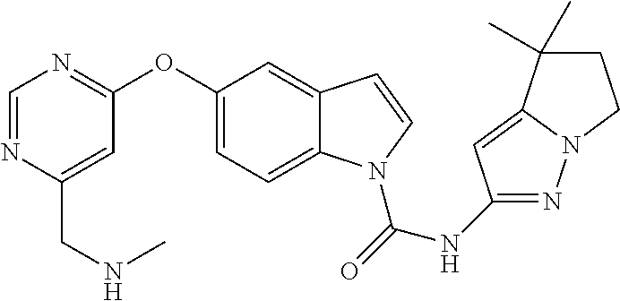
C1(OC2=NC=NC(CNC)=C2)=CC=C2C(=C1)C=CN2C(=O)NC1=NN2C(=C1)C(C)(C)CC2
